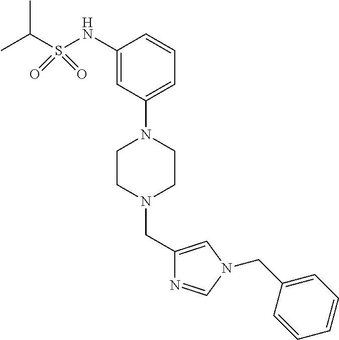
C1=C(N2CCN(CC3=CN(CC4=CC=CC=C4)C=N3)CC2)C=C(NS(C(C)C)(=O)=O)C=C1
